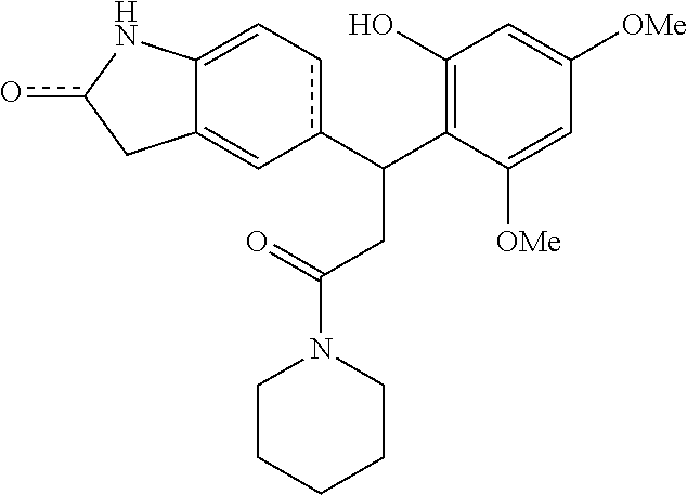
c1(C(C2=C(O)C=C([OMe])C=C2[OMe])CC(N2CCCCC2)=O)cC=C2C(=C1)Cc(o)N2
